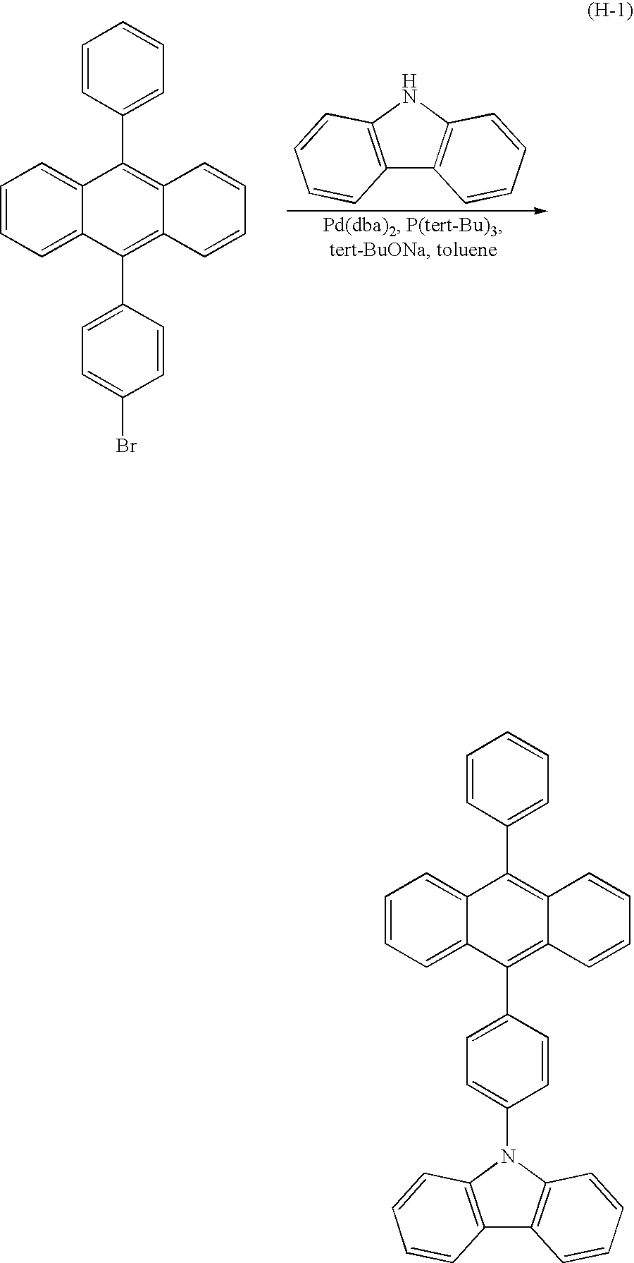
C1=CC=C2C(=C1)C(C1=CC=CC=C1)=C1C(=C2C2=CC=C(Br)C=C2)C=CC=C1.C12=C(NC3=C1C=CC=C3)C=CC=C2.C1=CC=C2C(=C1)C(C1=CC=CC=C1)=C1C(=C2C2=CC=C(N3C4=C(C5=C3C=CC=C5)C=CC=C4)C=C2)C=CC=C1
